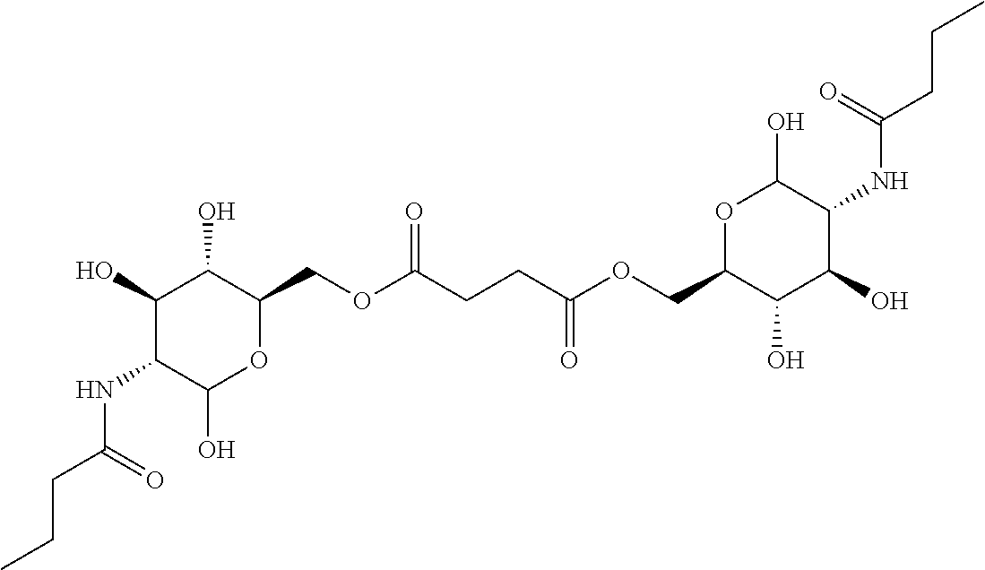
C1(NC(CCC)=O)C(O)C(O)C(COC(CCC(OCC2C(O)C(O)C(NC(CCC)=O)C(O)O2)=O)=O)OC1O
